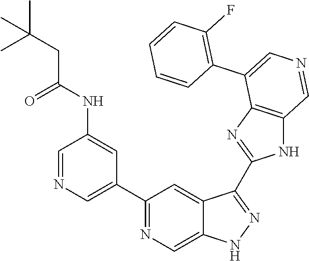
C1(C2=CN=CC(NC(=O)CC(C)(C)C)=C2)=NC=C2C(=C1)C(C1=NC3=C(N1)C=NC=C3C1=C(F)C=CC=C1)=NN2
